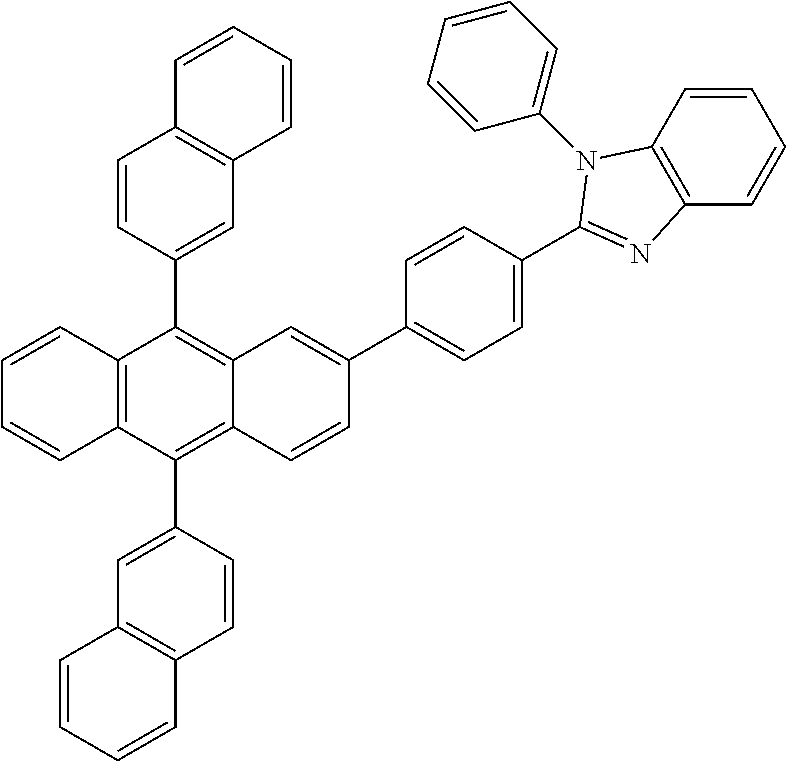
C12=C(C(C3=CC4=C(C=C3)C=CC=C4)=C3C(=C1C1=CC4=C(C=C1)C=CC=C4)C=C(C1=CC=C(C4=NC5=C(C=CC=C5)N4C4=CC=CC=C4)C=C1)C=C3)C=CC=C2
